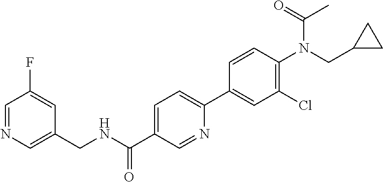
N(C(C1=CC=C(C2=CC(Cl)=C(N(CC3CC3)C(=O)C)C=C2)N=C1)=O)CC1=CN=CC(F)=C1
